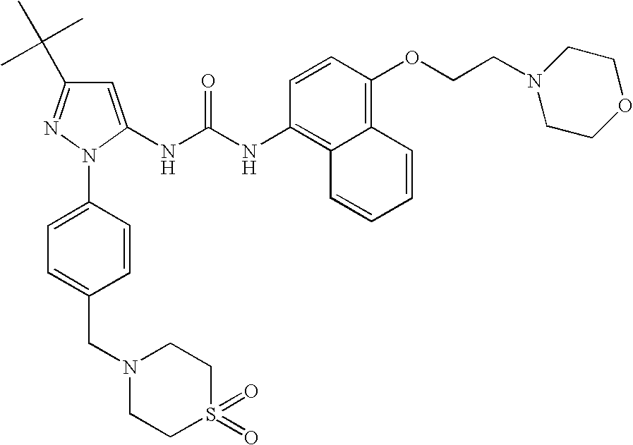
C1=C(NC(NC2=C3C(=C(OCCN4CCOCC4)C=C2)C=CC=C3)=O)N(C2=CC=C(CN3CCS(=O)(=O)CC3)C=C2)N=C1C(C)(C)C
